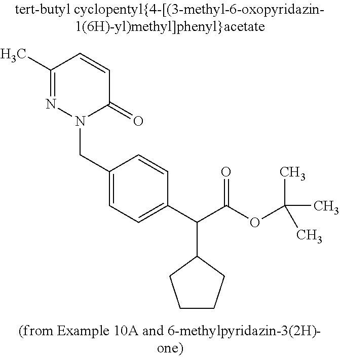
CC1=NN(CC2=CC=C(C(C(OC(C)(C)C)=O)C3CCCC3)C=C2)C(=O)C=C1
